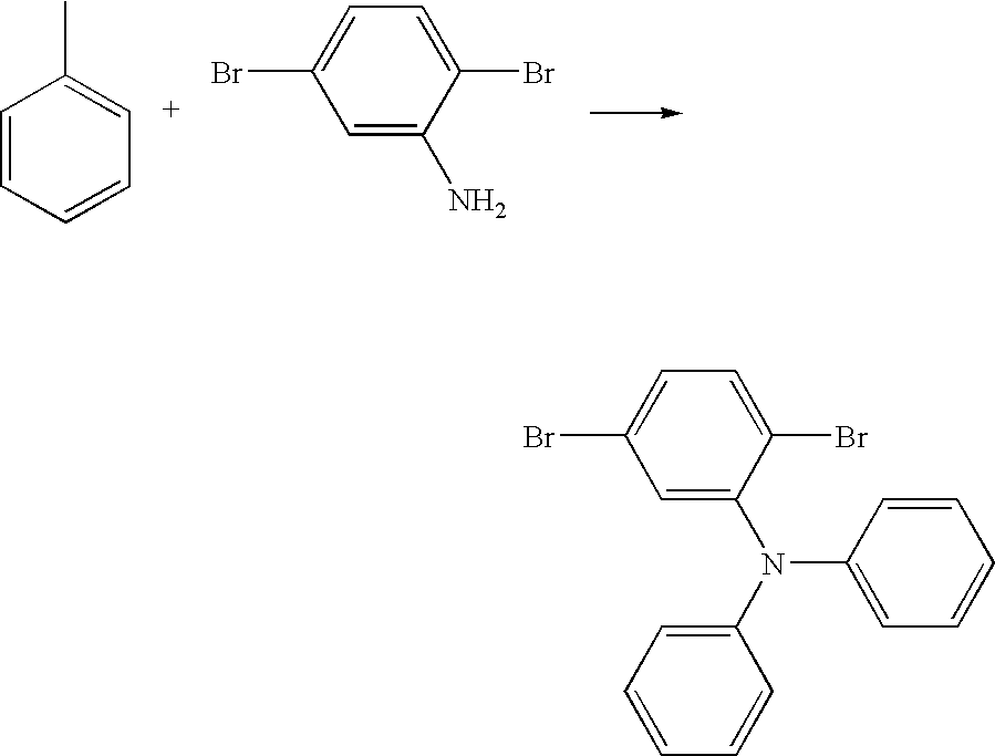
C1=C(N(C2=CC=CC=C2)C2=CC=CC=C2)C(Br)=CC=C1Br.C1=C(N)C(Br)=CC=C1Br.C1=CC=CC=C1C
